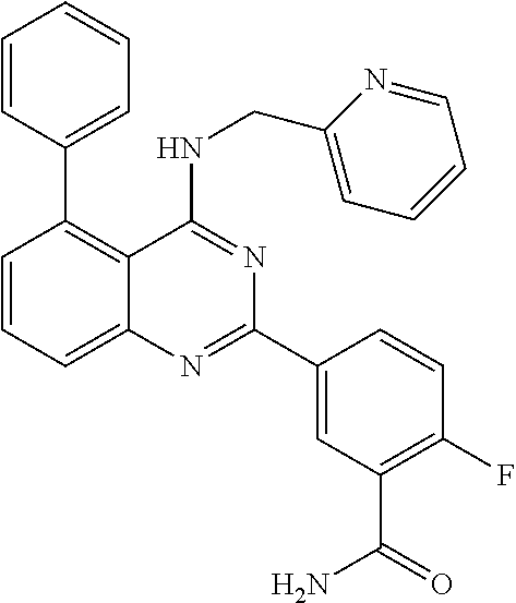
C1=CC=C2C(=C1C1=CC=CC=C1)C(NCC1=CC=CC=N1)=NC(C1=CC(C(=O)N)=C(F)C=C1)=N2
